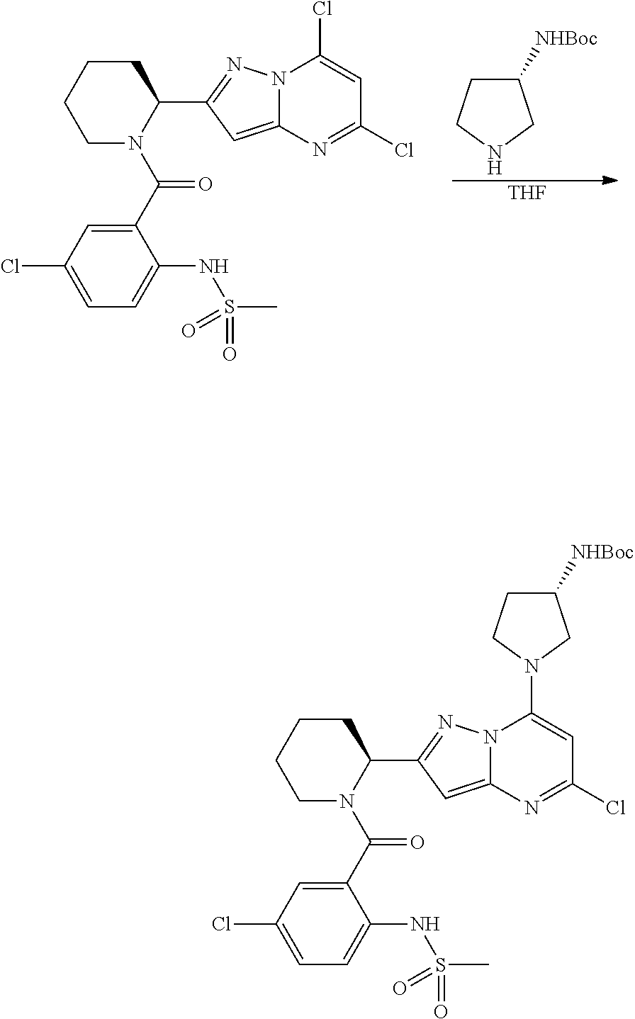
N1CC([NHBoc])CC1.[THF].C1CCCN(C(C2=CC(Cl)=CC=C2NS(=O)(=O)C)=O)C1C1=NN2C(=C1)N=C(Cl)C=C2Cl.C1CCCN(C(C2=CC(Cl)=CC=C2NS(=O)(=O)C)=O)C1C1=NN2C(=C1)N=C(Cl)C=C2N1CC([NHBoc])CC1
